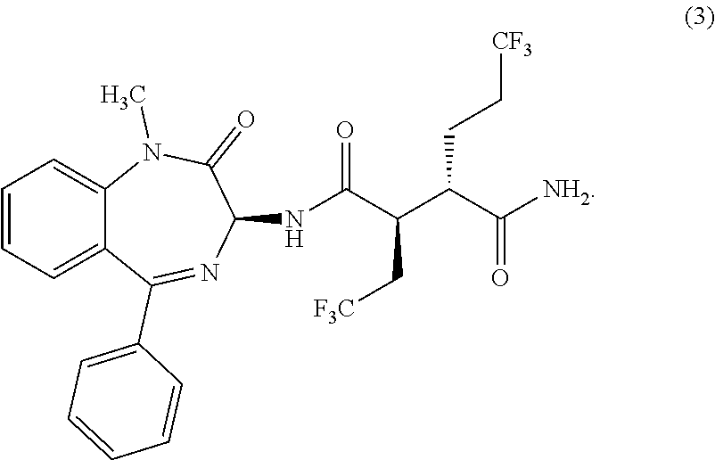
C12=CC=CC=C1N(C)C(=O)C(NC(C(C(C([NH2])=O)CC[CF3])C[F3C])=O)N=C2C1=CC=CC=C1
